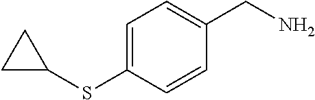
C1=C(SC2CC2)C=CC(CN)=C1
